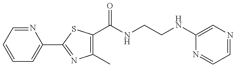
C1=CC=NC(C2=NC(C)=C(C(=O)NCCNC3=CN=CC=N3)S2)=C1
